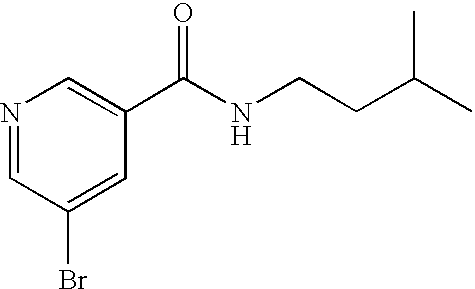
N1=CC(Br)=CC(C(NCCC(C)C)=O)=C1
